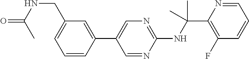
N(C(C1=C(F)C=CC=N1)(C)C)C1=NC=C(C2=CC(CNC(C)=O)=CC=C2)C=N1
